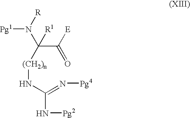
[Pg1]N([R])C(C([E])=O)([R1])[(CH2)n]NC(=N[Pg4])N[Pg2]
